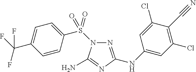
C1(NC2=NN(S(=O)(C3=CC=C(C(F)(F)F)C=C3)=O)C(N)=N2)=CC(Cl)=C(C#N)C(Cl)=C1
